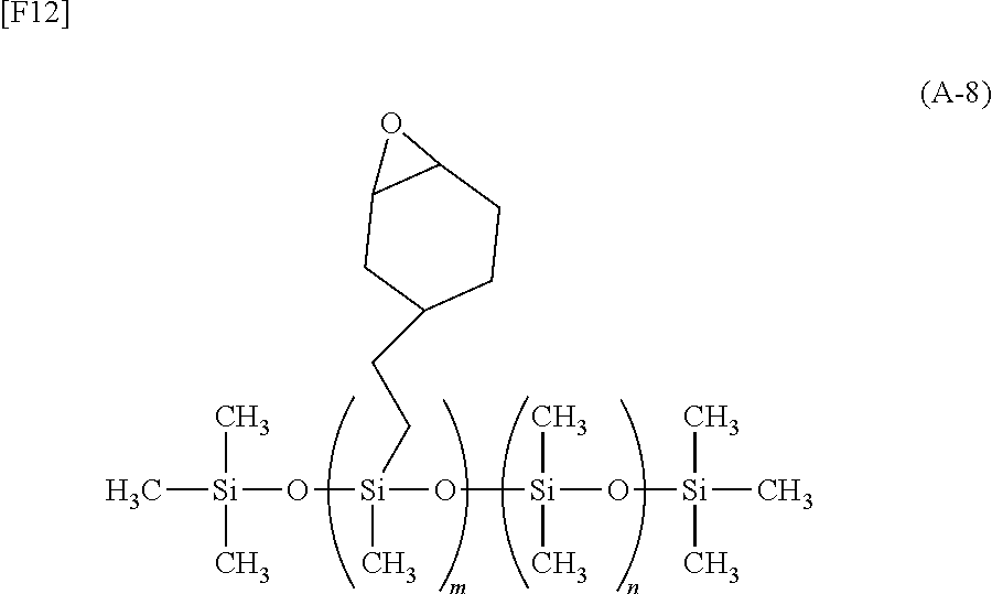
C[Si](C)(C)O[Si](C)(O[Si](O[Si](C)(C)C)(C)C)CCC1CCC2C(C1)O2.[[F12]]
